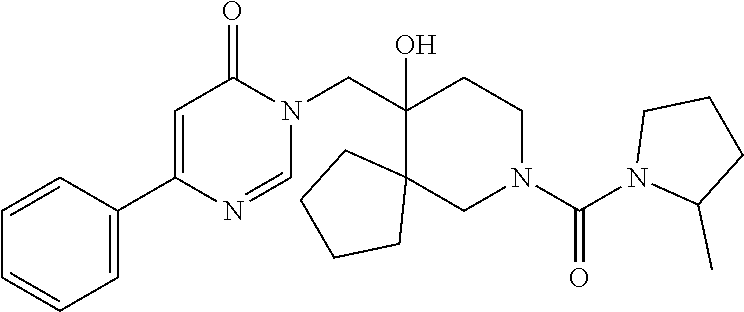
C1(CN2C(=O)C=C(C3=CC=CC=C3)N=C2)(O)C2(CN(C(N3C(C)CCC3)=O)CC1)CCCC2
